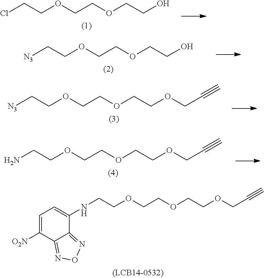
ClCCOCCOCCO.[N3]CCOCCOCCO.[N3]CCOCCOCCOCC#C.NCCOCCOCCOCC#C.N(CCOCCOCCOCC#C)C1=CC=C([O2N])C2=NON=C12
